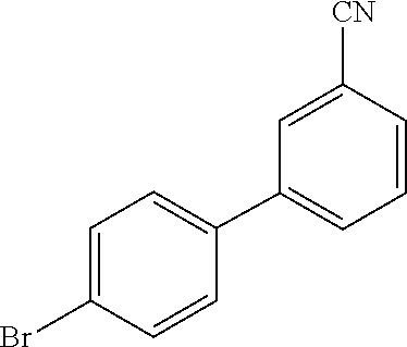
C1(C2=CC=C(Br)C=C2)=CC=CC([CN])=C1
